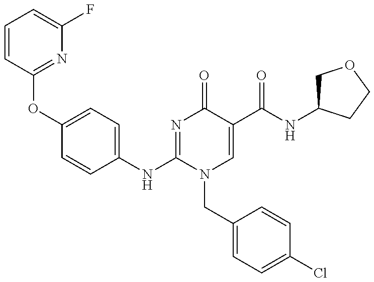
C1=CC(OC2=CC=C(NC3=NC(=O)C(C(NC4COCC4)=O)=CN3CC3=CC=C(Cl)C=C3)C=C2)=NC(F)=C1
